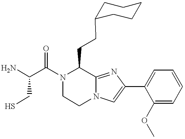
NC(C(N1C(CCC2CCCCC2)C2=NC(C3=CC=CC=C3OC)=CN2CC1)=O)CS
